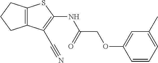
C1(NC(COC2=CC(C)=CC=C2)=O)=C(C#N)C2=C(S1)CCC2
